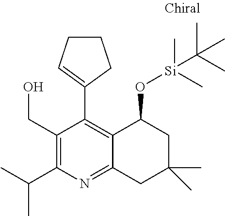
C(C1=C(C(C)C)N=C2C(=C1C1=CCCC1)C(O[Si](C)(C)C(C)(C)C)CC(C)(C)C2)O
